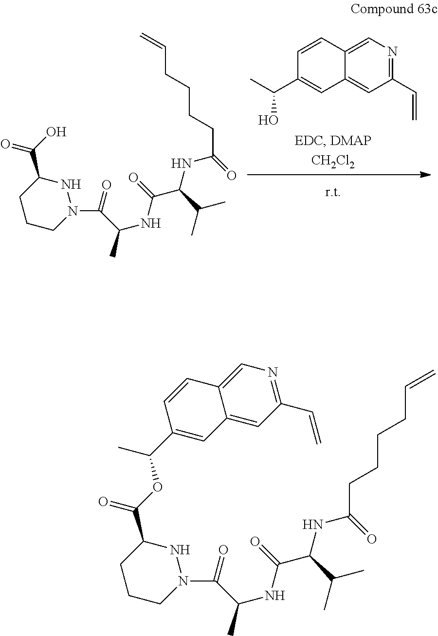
C12=CC(C=C)=NC=C1C=CC(C(C)O)=C2.C1CCN(C(C(NC(C(NC(=O)CCCCC=C)C(C)C)=O)C)=O)NC1C(O)=O.C1CCN(C(C(NC(C(NC(=O)CCCCC=C)C(C)C)=O)C)=O)NC1C(=O)OC(C1=CC2=CC(C=C)=NC=C2C=C1)C
